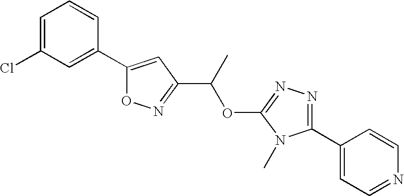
C1=C(Cl)C=C(C2=CC(C(OC3=NN=C(C4=CC=NC=C4)N3C)C)=NO2)C=C1
